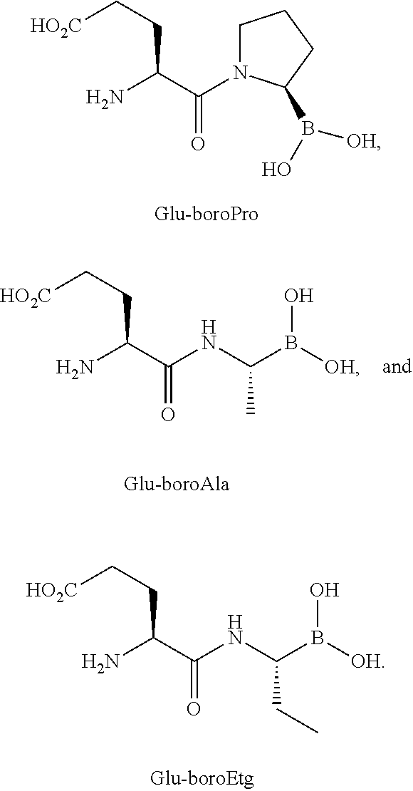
[HO2C]CCC(N)C(=O)N1CCCC1B(O)[OH].[HO2C]CCC(N)C(=O)NC(B(O)[OH])C.[HO2C]CCC(N)C(=O)NC(B(O)[OH])CC
